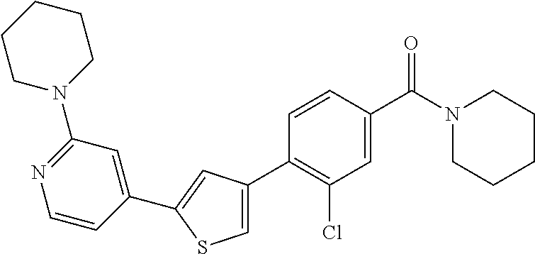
C1(C2=CC(C3=C(Cl)C=C(C(N4CCCCC4)=O)C=C3)=CS2)=CC(N2CCCCC2)=NC=C1
